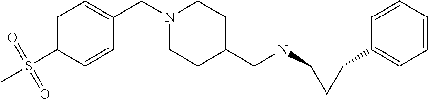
C1(C2=CC=CC=C2)C(NCC2CCN(CC3=CC=C(S(C)(=O)=O)C=C3)CC2)C1
